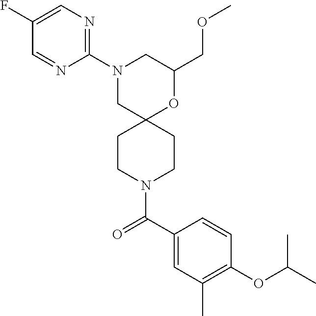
C1(COC)OC2(CN(C3=NC=C(F)C=N3)C1)CCN(C(C1=CC(C)=C(OC(C)C)C=C1)=O)CC2
